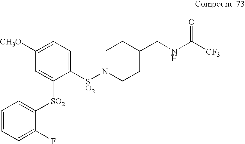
C1N([SO2]C2=CC=C([CH3O])C=C2[SO2]C2=CC=CC=C2F)CCC(CNC([CF3])=O)C1
